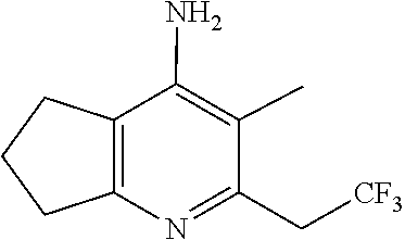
C1(C)=C(N)C2=C(N=C1C[CF3])CCC2
